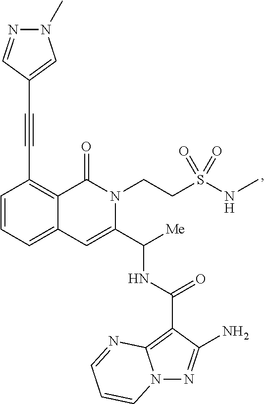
C1=CC=C2C(=C1C#CC1=CN(C)N=C1)C(=O)N(CCS(NC)(=O)=O)C(C([Me])NC(C1=C3N(N=C1N)C=CC=N3)=O)=C2
